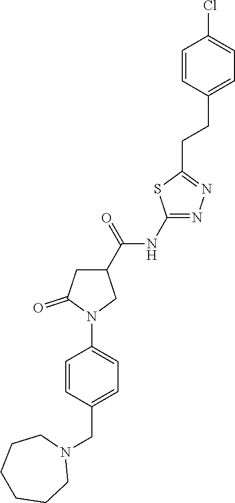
ClC1=CC=C(CCC2=NN=C([N H]C(C3CC(=O)N(C4=CC=C(CN5CCCCCC5)C=C4)C3)=O)S2)C=C1
